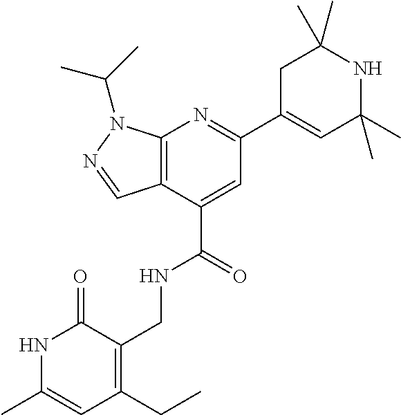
C12=C(C(C(=O)NCC3=C(CC)C=C(C)NC3=O)=CC(C3=CC(C)(C)NC(C)(C)C3)=N1)C=NN2C(C)C
